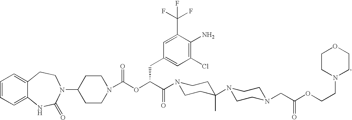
C1=CC=C2C(=C1)CCN(C1CCN(C(OC(C(=O)N3CCC(N4CCN(CC(OCCN5CCOCC5)=O)CC4)(C)CC3)CC3=CC(Cl)=C(N)C(C(F)(F)F)=C3)=O)CC1)C(=O)N2
